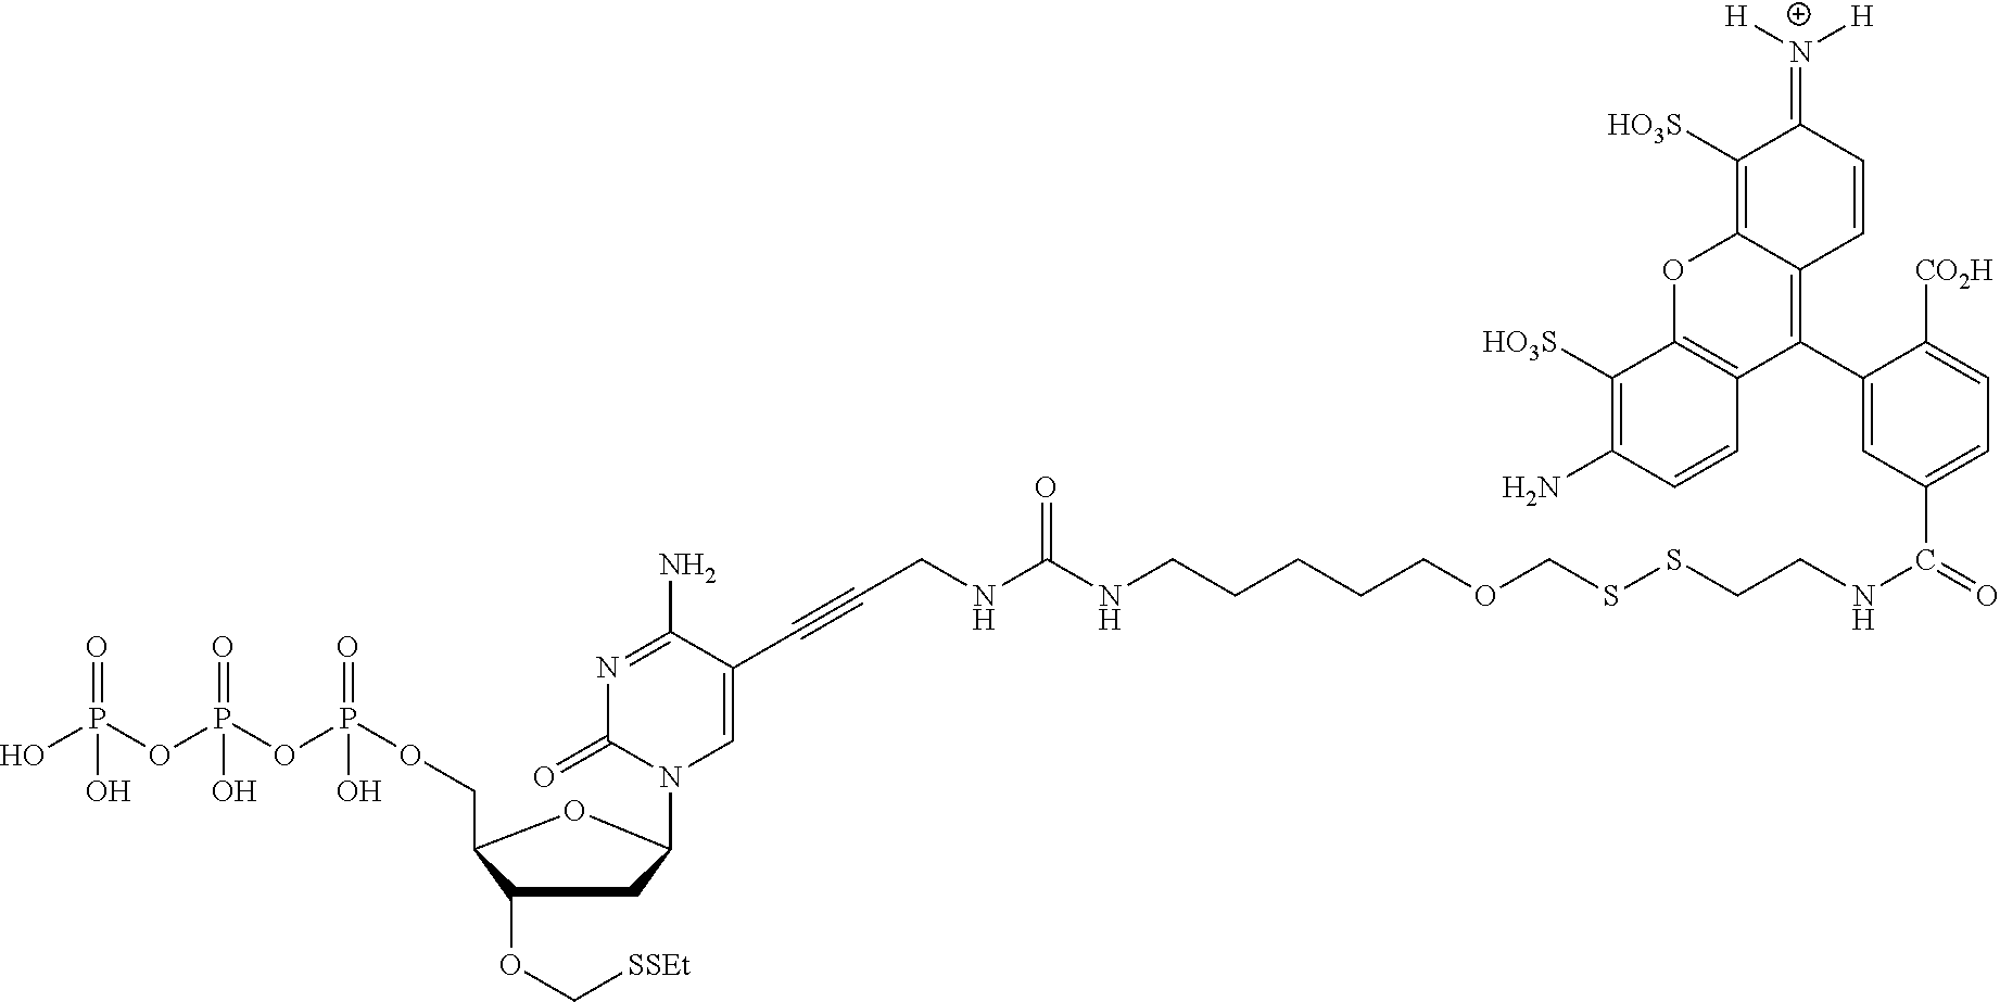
N1=C(N)C(C#CCNC(NCCCCCOCSSCCNC(=O)C2=CC=C([CO2H])C(C3=C4C(=C([HO3S])C(=[N+]([H])[H])C=C4)OC4=C3C=CC(N)=C4[HO3S])=C2)=O)=CN(C2CC(OC[SSEt])C(COP(=O)(OP(=O)(OP(O)(=O)O)O)O)O2)C1=O
